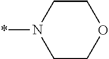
*N1CCOCC1
